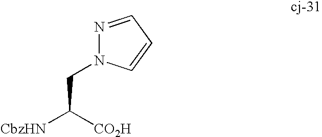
N1=CC=CN1CC([CbzHN])[CO2H]
